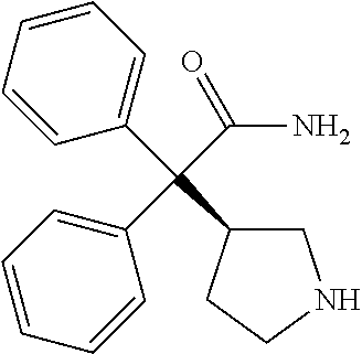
C1C(C(C2=CC=CC=C2)(C(N)=O)C2=CC=CC=C2)CCN1
